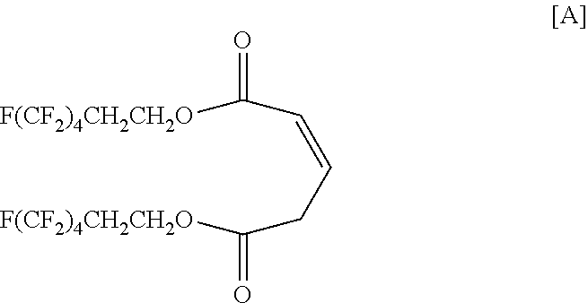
[F(CF2)4CH2CH2O]C(=O)C=CCC([F(CF2)4CH2CH2O])=O
